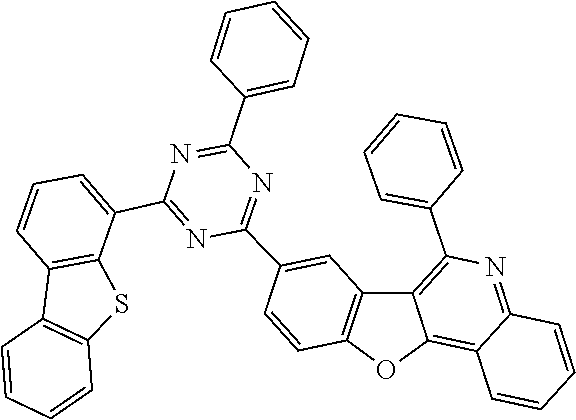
C12=C(C=CC=C1C1=NC(C3=CC4=C(OC5=C6C(=NC(C7=CC=CC=C7)=C45)C=CC=C6)C=C3)=NC(C3=CC=CC=C3)=N1)C1=C(S2)C=CC=C1
